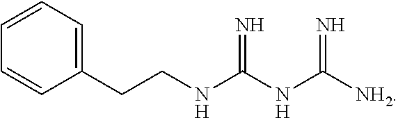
C(NC(NC([NH2])=N)=N)CC1=CC=CC=C1
